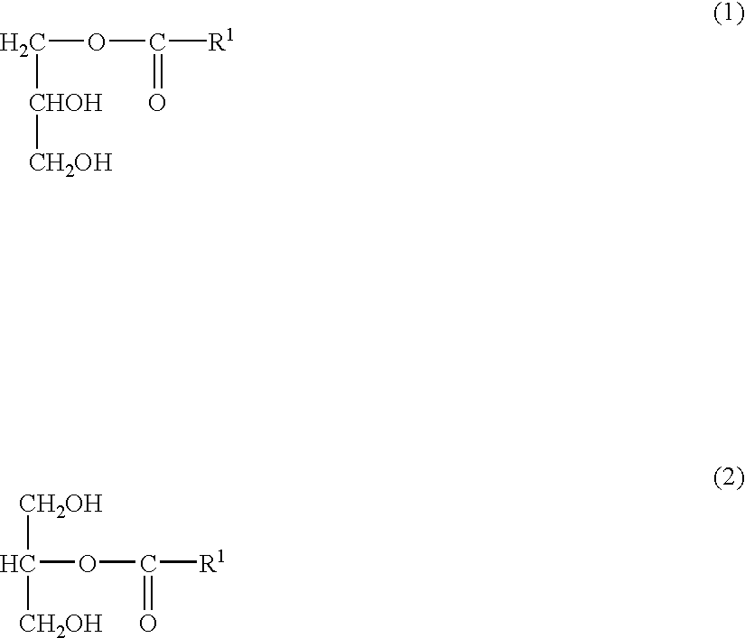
C(OC([R1])=O)[CHOH][CH2OH].C(OC([R1])=O)([CH2OH])[CH2OH]
